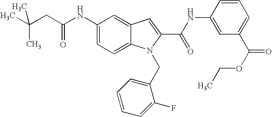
C(CC(NC1=CC=C2C(=C1)C=C(C(NC1=CC(C(=O)OCC)=CC=C1)=O)N2CC1=CC=CC=C1F)=O)(C)(C)C
